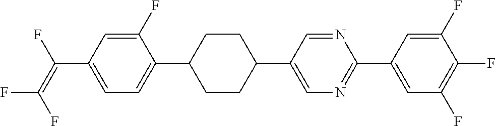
C(C1=CC=C(C2CCC(C3=CN=C(C4=CC(F)=C(F)C(F)=C4)N=C3)CC2)C(F)=C1)(=C(F)F)F
